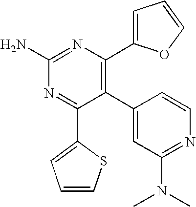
C1(C2=C(C3=CC=CO3)N=C(N)N=C2C2=CC=CS2)=CC(N(C)C)=NC=C1
